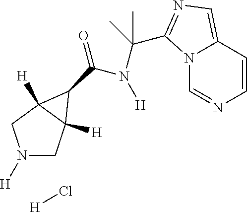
N1([H])CC2([H])C([H])(C1)C2C(=O)N([H])C(C)(C)C1=NC=C2N1C=NC=C2.[H]Cl
